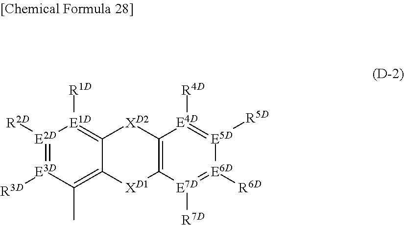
[E2D]1([R2D])=[E3D]([R3D])C(C)=C2C(=[E1D]1[R1D])[XD2]C1=C([XD1]2)[E7D]([R7D])=[E6D]([R6D])[E5D]([R5D])=[E4D]1[R4D]
